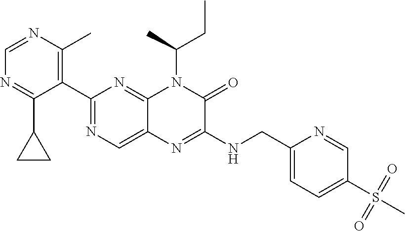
C1=NC(C)=C(C2=NC=C3C(=N2)N(C(C)CC)C(=O)C(NCC2=CC=C(S(C)(=O)=O)C=N2)=N3)C(C2CC2)=N1
